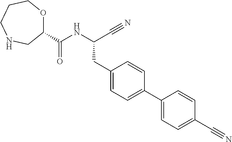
C1(C(NC(C#N)CC2=CC=C(C3=CC=C(C#N)C=C3)C=C2)=O)OCCCNC1
